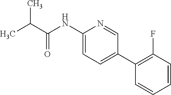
C1(NC(C(C)C)=O)=CC=C(C2=C(F)C=CC=C2)C=N1
